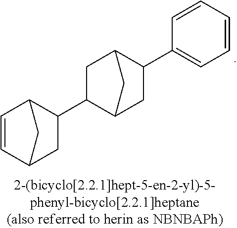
C1=CC2C(C3C4CC(C5=CC=CC=C5)C(C3)C4)CC1C2
